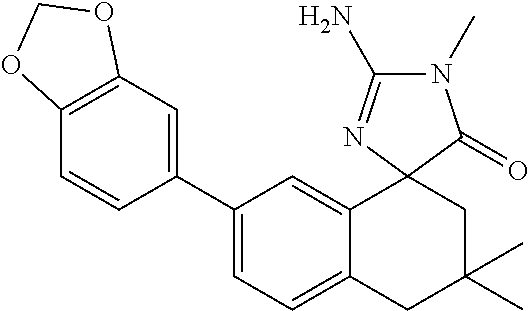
C1(C2=CC3=C(C=C2)OCO3)=CC=C2C(=C1)C1(CC(C)(C)C2)N=C(N)N(C)C1=O
